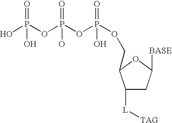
OP(OP(OP(=O)(O)OCC1C([L][TAG])CC([BASE])O1)(=O)O)(=O)O
